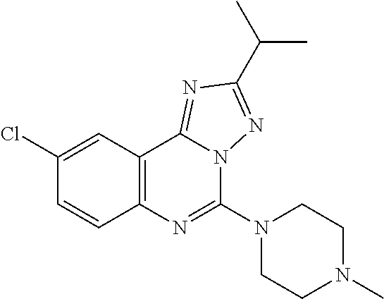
C1(Cl)=CC2=C(C=C1)N=C(N1CCN(C)CC1)N1C2=NC(C(C)C)=N1
